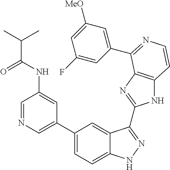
C1(C2=CN=CC(NC(=O)C(C)C)=C2)=CC=C2C(=C1)C(C1=NC3=C(N1)C=CN=C3C1=CC([MeO])=CC(F)=C1)=NN2
